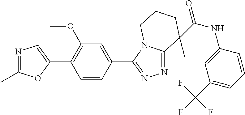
N1=C(C)OC(C2=C(OC)C=C(C3=NN=C4N3CCCC4(C(NC3=CC(C(F)(F)F)=CC=C3)=O)C)C=C2)=C1
